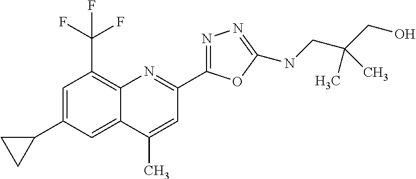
C1(C)=CC(C2=NN=C(NCC(CO)(C)C)O2)=NC2=C(C(F)(F)F)C=C(C3CC3)C=C12
